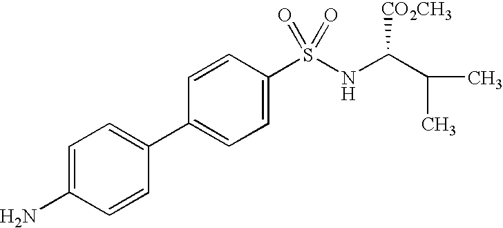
C1=C(N)C=CC(C2=CC=C(S(=O)(=O)NC(C(C)C)[CO2CH3])C=C2)=C1
